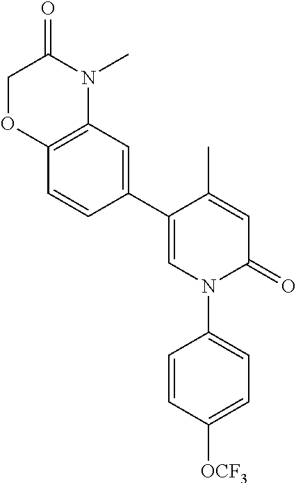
C1=C(C)C(C2=CC3=C(C=C2)OCC(=O)N3C)=CN(C2=CC=C([OCF3])C=C2)C1=O
